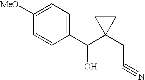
C1(CC#N)(C(O)C2=CC=C([MeO])C=C2)CC1
